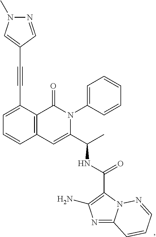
C1(C#CC2=CC=CC3=C2C(=O)N(C2=CC=CC=C2)C(C(C)NC(C2=C(N)N=C4N2N=CC=C4)=O)=C3)=CN(C)N=C1
